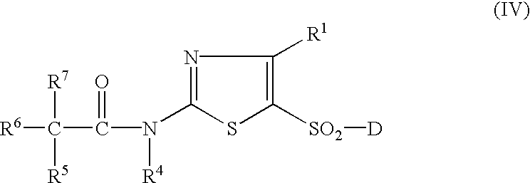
[R6]C(C(N(C1=NC([R1])=C([SO2][D])S1)[R4])=O)([R7])[R5]
